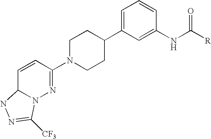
C1=CC(N2CCC(C3=CC=CC(NC([R])=O)=C3)CC2)=NN2C1NN=C2[CF3]
